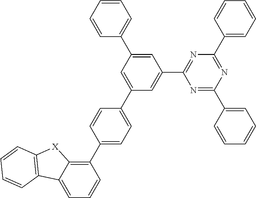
C1(C2=CC=C(C3=CC(C4=CC=CC=C4)=CC(C4=NC(C5=CC=CC=C5)=NC(C5=CC=CC=C5)=N4)=C3)C=C2)=C2C(=CC=C1)C1=C([X]2)C=CC=C1
